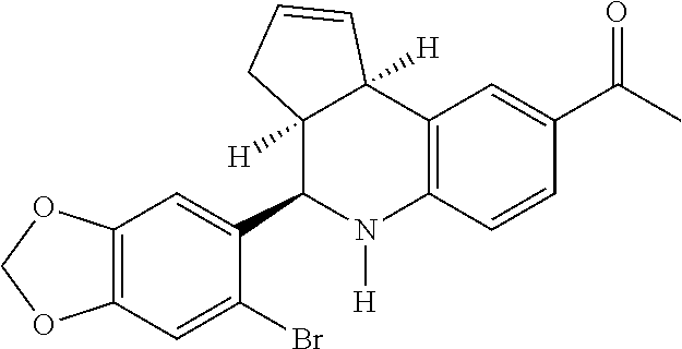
C12=C(C=C(Br)C(C3N([H])C4=C(C5([H])C3([H])CC=C5)C=C(C(C)=O)C=C4)=C1)OCO2
